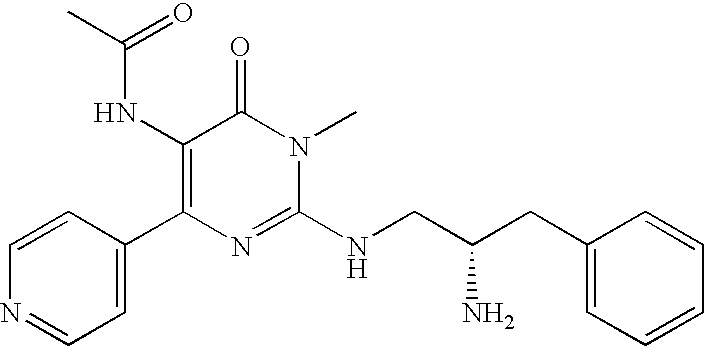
C1=C(C2=C(NC(C)=O)C(=O)N(C)C(NCC(CC3=CC=CC=C3)N)=N2)C=CN=C1
